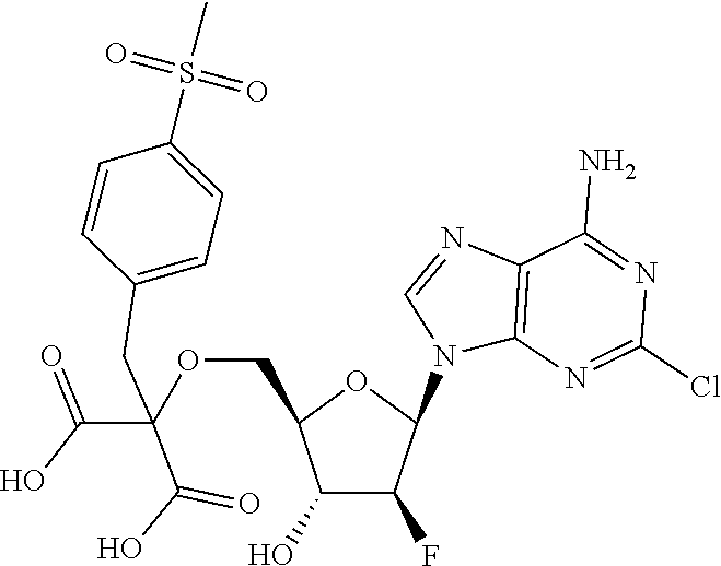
C12=C(N=C(Cl)N=C1N)N(C1OC(COC(C(=O)O)(CC3=CC=C(S(=O)(=O)C)C=C3)C(O)=O)C(O)C1F)C=N2
